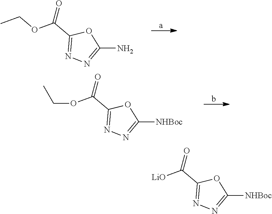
CCOC(C1=NN=C(N)O1)=O.C(OC(C1=NN=C([NHBoc])O1)=O)C.[LiO]C(C1=NN=C([NHBoc])O1)=O
